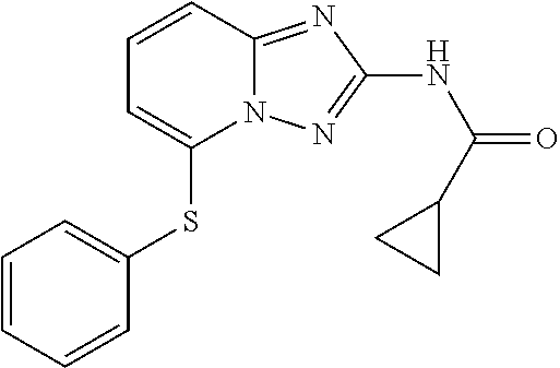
C1(SC2=CC=CC3=NC(NC(=O)C4CC4)=NN23)=CC=CC=C1
